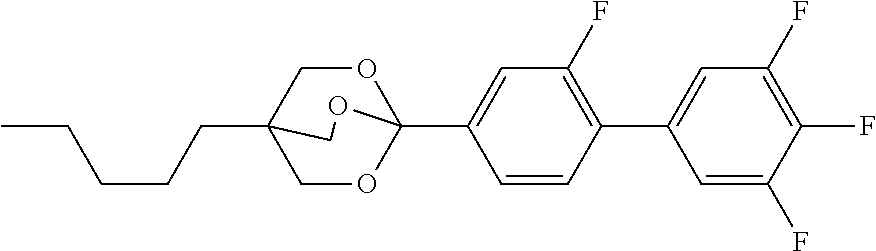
C(CCCC)C12COC(C3=CC(F)=C(C4=CC(F)=C(F)C(F)=C4)C=C3)(OC1)OC2
